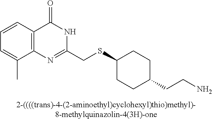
C1=C(C)C2=C(C=C1)C(=O)NC(CSC1CCC(CCN)CC1)=N2.[2-((((trans)-4-(2-aminoethyl)cyclohexyl)thio)methyl)-8-methylquinazolin-4(3H)-one]
